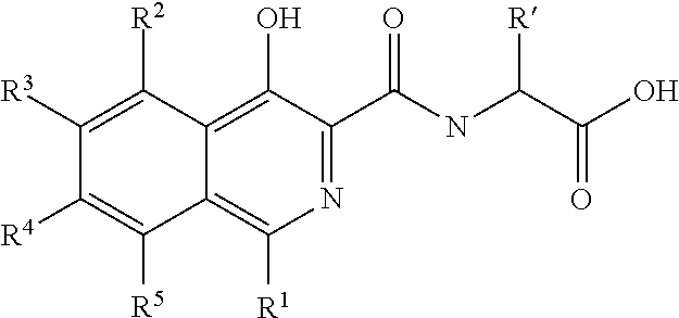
C1(C(NC(C(O)=O)[R])=O)=NC([R1])=C2C(=C1O)C([R2])=C([R3])C([R4])=C2[R5]
